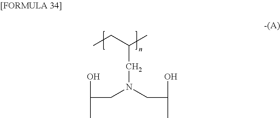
CCC(C)CN(CC(O)C)CC(O)C
